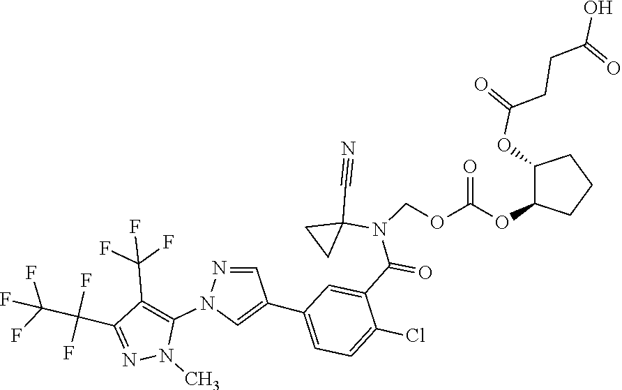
O(CN(C(C1=CC(C2=CN(C3=C(C(F)(F)F)C(C(F)(C(F)(F)F)F)=NN3C)N=C2)=CC=C1Cl)=O)C1(C#N)CC1)C(=O)OC1C(OC(=O)CCC(=O)O)CCC1
